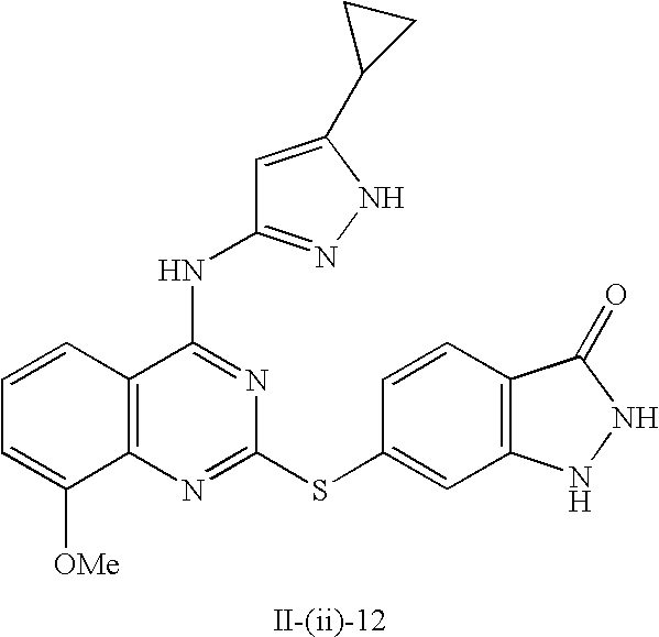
C12=C(N=C(SC3=CC4=C(C=C3)C(=O)NN4)N=C1NC1=NNC(C3CC3)=C1)C([OMe])=CC=C2
